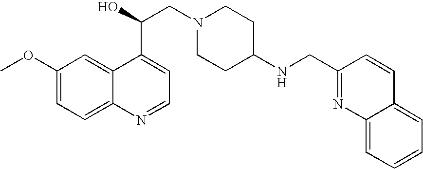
C1(OC)=CC=C2C(=C1)C(C(O)CN1CCC(NCC3=NC4=CC=CC=C4C=C3)CC1)=CC=N2
